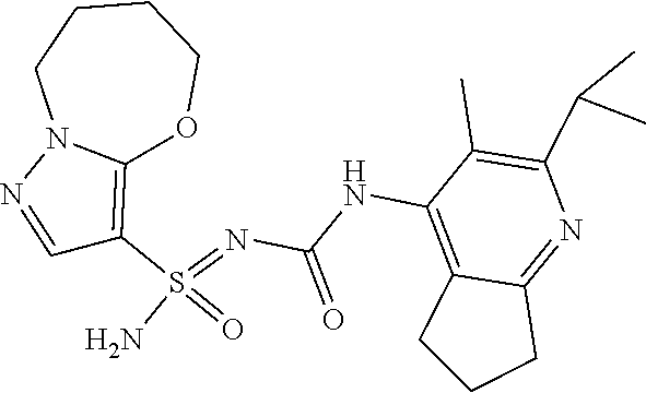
C(NC1=C2C(=NC(C(C)C)=C1C)CCC2)(N=S(N)(=O)C1=C2N(N=C1)CCCCO2)=O
